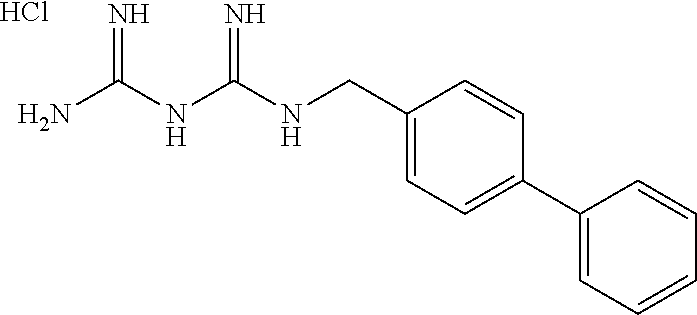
C(NC(NC(N)=N)=N)C1=CC=C(C2=CC=CC=C2)C=C1.Cl
